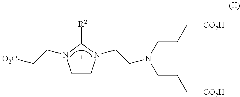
C1CN(CCN(CCC[CO2H])CCC[CO2H])C([R2])N1CC[-O2C]
